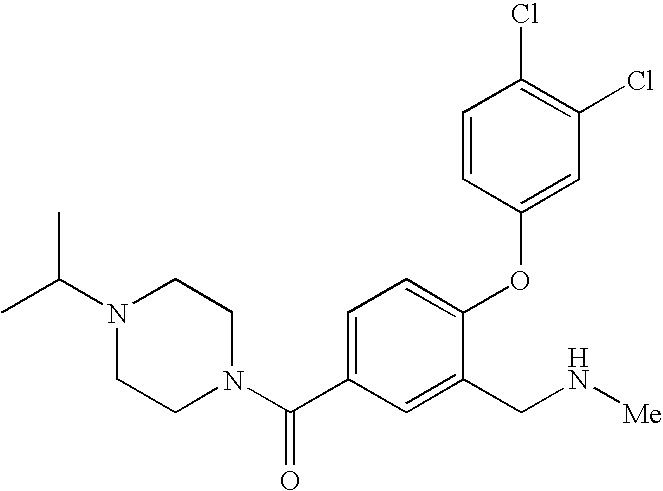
C1=C(C(N2CCN(C(C)C)CC2)=O)C=C(CN[Me])C(OC2=CC(Cl)=C(Cl)C=C2)=C1
